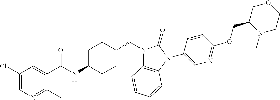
C1(Cl)=CN=C(C)C(C(NC2CCC(CN3C4=C(N(C5=CN=C(OCC6N(C)CCOC6)C=C5)C3=O)C=CC=C4)CC2)=O)=C1
